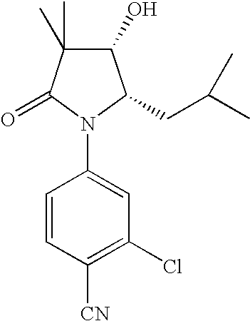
C1(O)C(C)(C)C(=O)N(C2=CC(Cl)=C([CN])C=C2)C1CC(C)C
